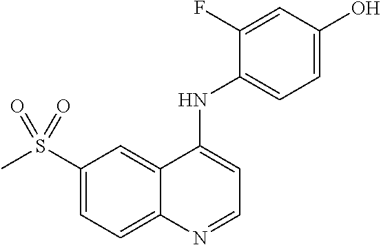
S(C1=CC=C2C(=C1)C(NC1=CC=C(O)C=C1F)=CC=N2)(C)(=O)=O
